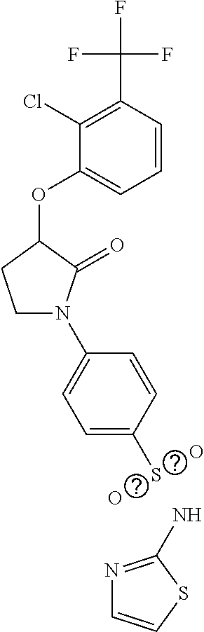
C1=CC(C(F)(F)F)=C(Cl)C(OC2CCN(C3=CC=C(S)C=C3)C2=O)=C1.NC1=NC=CS1.O.O
